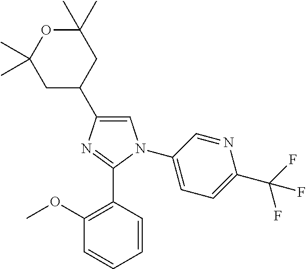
C1(C)(C)OC(C)(C)CC(C2=CN(C3=CC=C(C(F)(F)F)N=C3)C(C3=C(OC)C=CC=C3)=N2)C1
